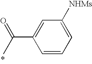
CC(=O)C1=CC([NHMs])=CC=C1
